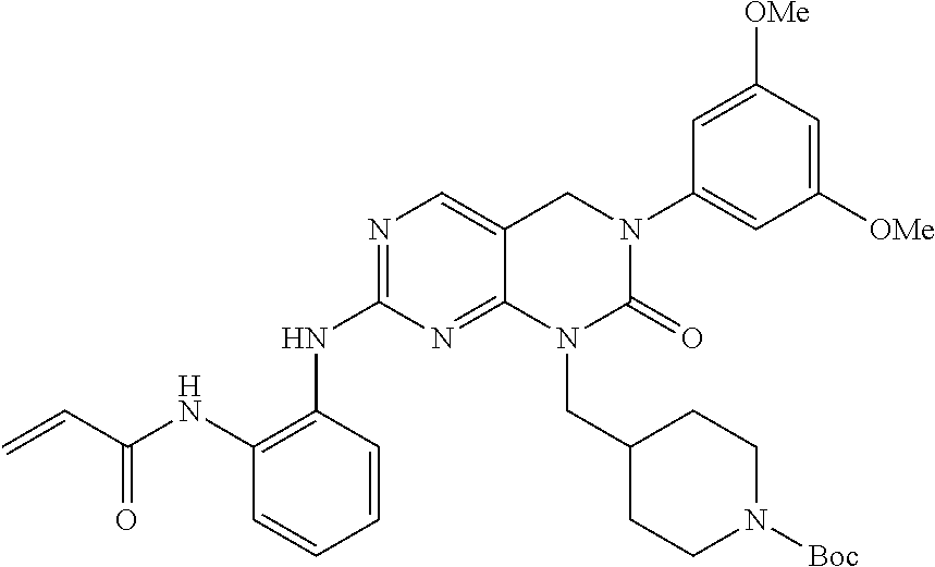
C1(NC(=O)C=C)=C(NC2=NC=C3C(=N2)N(CC2CCN([Boc])CC2)C(=O)N(C2=CC([OMe])=CC([OMe])=C2)C3)C=CC=C1
